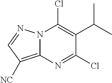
N12C(=C([NC])C=N1)N=C(Cl)C(C(C)C)=C2Cl
